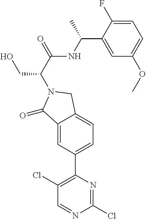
C1=C(C(NC(C(CO)N2CC3=CC=C(C4=C(Cl)C=NC(Cl)=N4)C=C3C2=O)=O)C)C(F)=CC=C1OC
